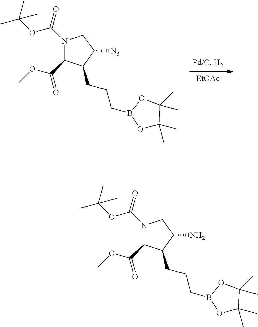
[EtOAc].N1(C(=O)OC(C)(C)C)C(C(=O)OC)C(CCCB2OC(C)(C)C(C)(C)O2)C([N3])C1.N1(C(=O)OC(C)(C)C)C(C(=O)OC)C(CCCB2OC(C)(C)C(C)(C)O2)C(N)C1
